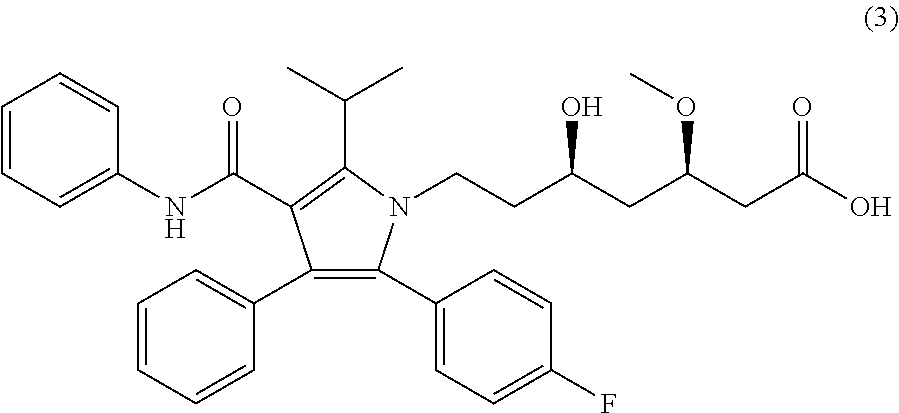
N1(CCC(CC(CC(O)=O)OC)O)C(C(C)C)=C(C(NC2=CC=CC=C2)=O)C(C2=CC=CC=C2)=C1C1=CC=C(F)C=C1
